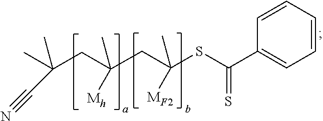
C1=CC=CC=C1C(SC(CC(CC(C)(C)C#N)(C)[Mh])(C)[MF2])=S
